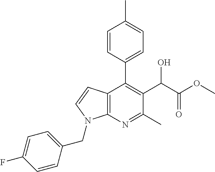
C1=CC(C2=C(C(C(OC)=O)O)C(C)=NC3=C2C=CN3CC2=CC=C(F)C=C2)=CC=C1C
